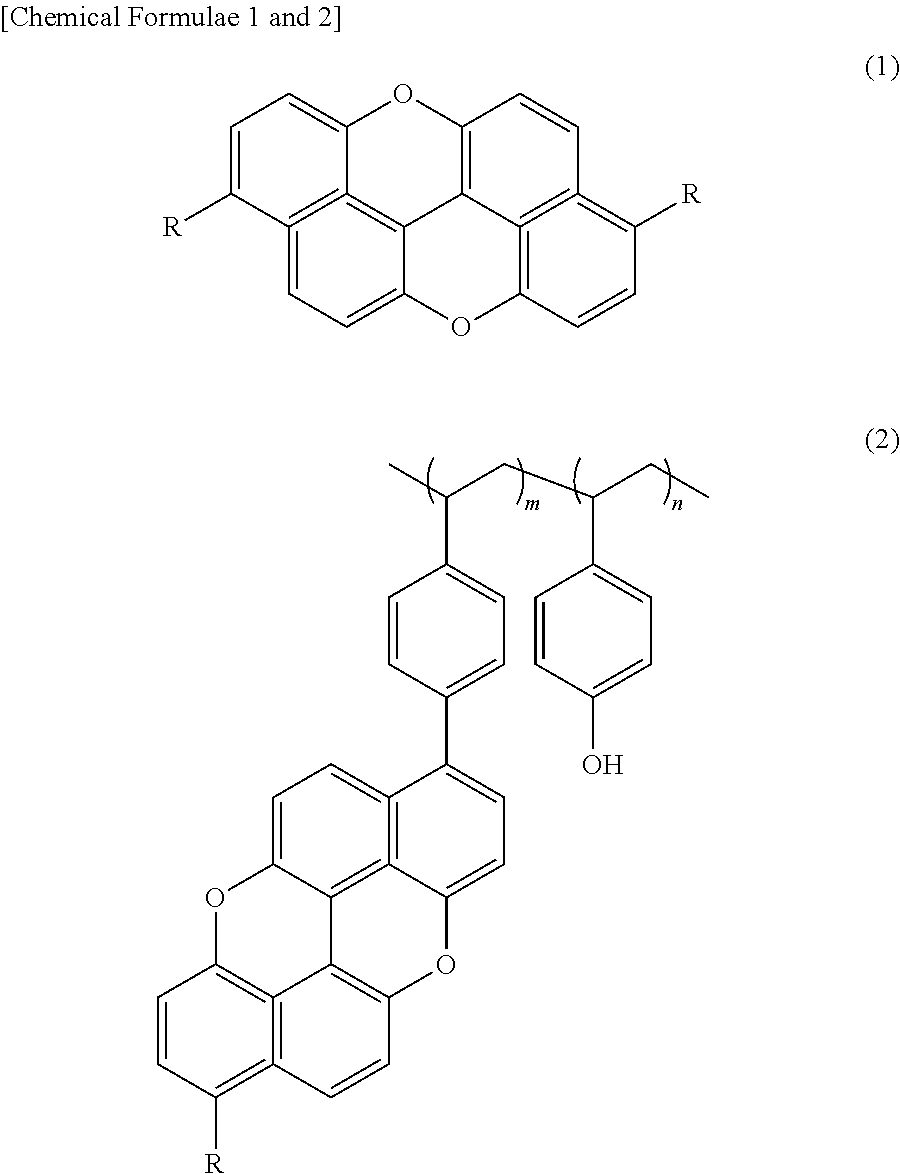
C1=CC2=C3=C(=C1[R])C=CC1=C3C3=C4=C(=CC=C3O2)C(C2=CC=C(C(C)CC(CC)C3=CC=C(O)C=C3)C=C2)=CC=C4O1.C1=C([R])C2=C3=C4C(=CC=2)OC2=C5=C(=C([R])C=C2)C=CC(=C45)OC3=C1
